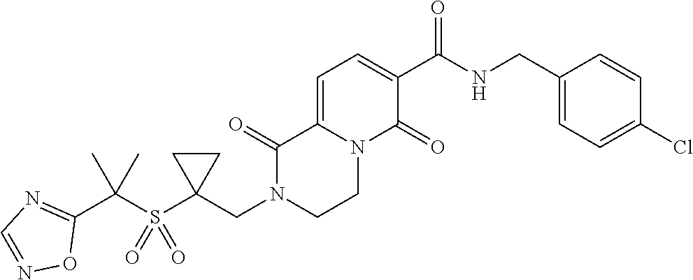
C12=CC=C(C(=O)NCC3=CC=C(Cl)C=C3)C(=O)N1CCN(CC1(S(C(C3=NC=NO3)(C)C)(=O)=O)CC1)C2=O
